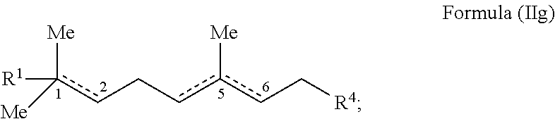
[Me]c(cCcc(cC[R4])[Me])([Me])[R1]
